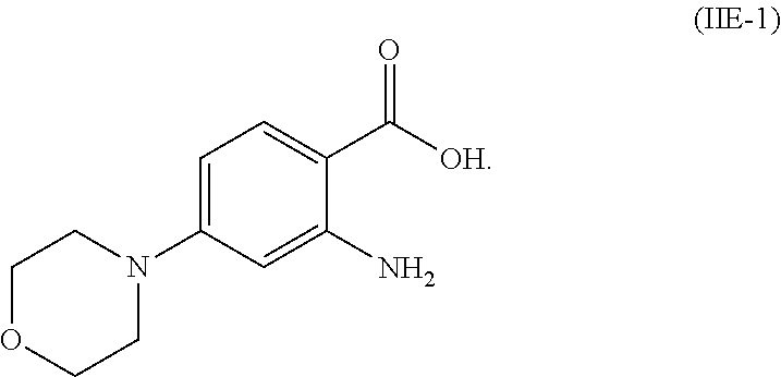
C1OCCN(C2=CC=C(C([OH])=O)C(N)=C2)C1
